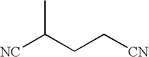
[NC]C(CC[CN])C
